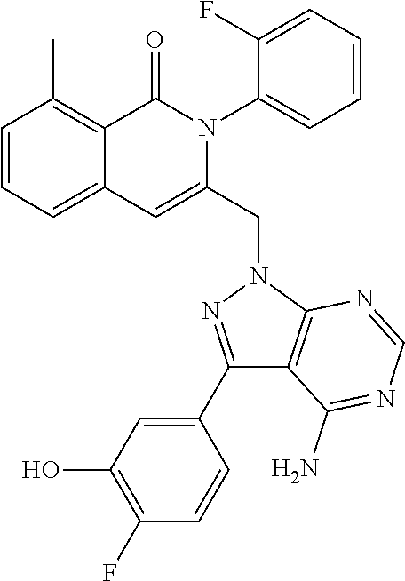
C1=CC=C2C(=C1C)C(=O)N(C1=CC=CC=C1F)C(CN1C3=C(C(N)=NC=N3)C(C3=CC(O)=C(F)C=C3)=N1)=C2
